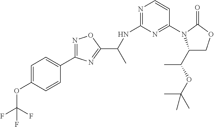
C1=C(OC(F)(F)F)C=CC(C2=NOC(C(NC3=NC=CC(N4C(C(OC(C)(C)C)C)COC4=O)=N3)C)=N2)=C1
